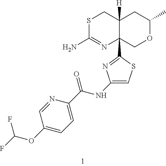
NC1=NC2(C3=NC(NC(=O)C4=CC=C(OC(F)F)C=N4)=CS3)C([H])(CS1)CC(C)OC2
